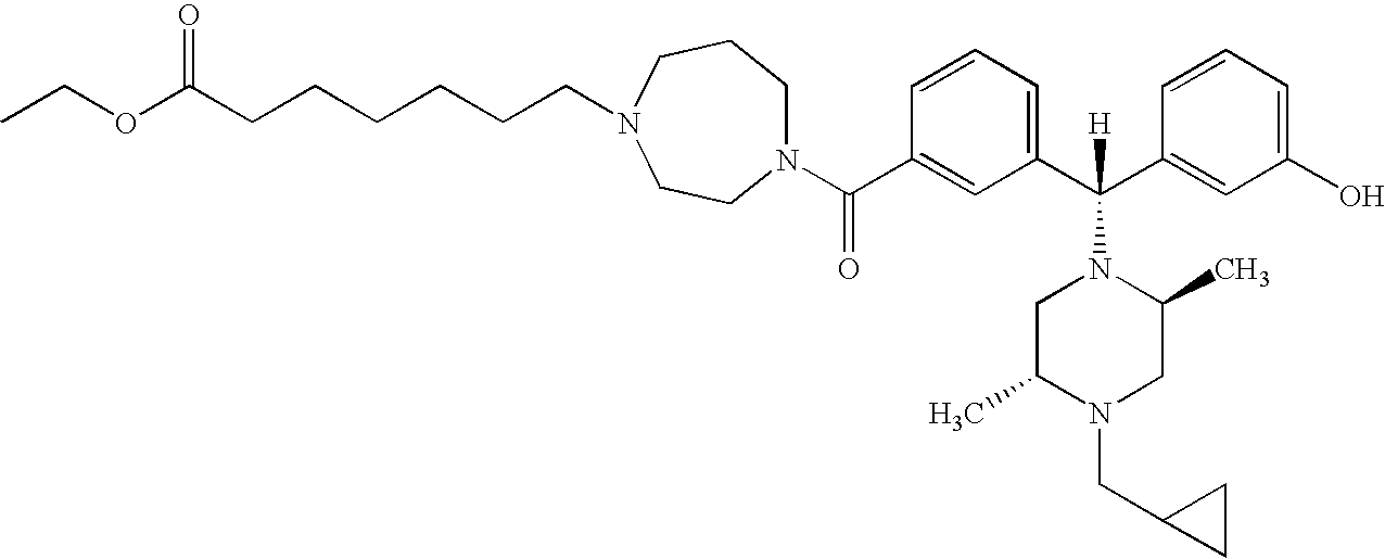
N1(C(C2=CC(C(C3=CC(O)=CC=C3)([H])N3CC(C)N(CC4CC4)CC3C)=CC=C2)=O)CCCN(CCCCCCC(OCC)=O)CC1
